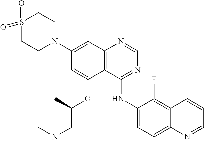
C1=NC2=C(C(OC(C)CN(C)C)=CC(N3CCS(=O)(=O)CC3)=C2)C(NC2=CC=C3C(=C2F)C=CC=N3)=N1
